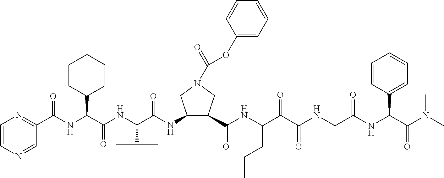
C1(C(NC(C(NC(C(=O)NC2C(C(=O)NC(C(C(NCC(NC(C(N(C)C)=O)C3=CC=CC=C3)=O)=O)=O)CCC)CN(C(=O)OC3=CC=CC=C3)C2)C(C)(C)C)=O)C2CCCCC2)=O)=NC=CN=C1
